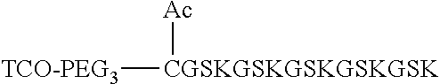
[TCO-PEG3][CGSKGSKGSKGSKGSK][Ac]
